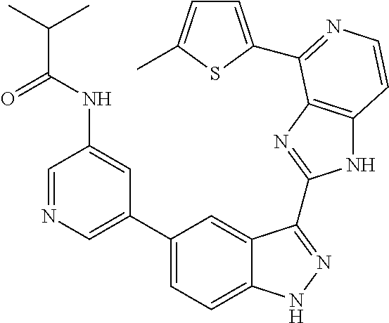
C1(C2=CN=CC(NC(=O)C(C)C)=C2)=CC=C2C(=C1)C(C1=NC3=C(N1)C=CN=C3C1=CC=C(C)S1)=NN2
